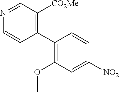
C1(C2=C(OC)C=C([NO2])C=C2)=C([CO2Me])C=NC=C1
